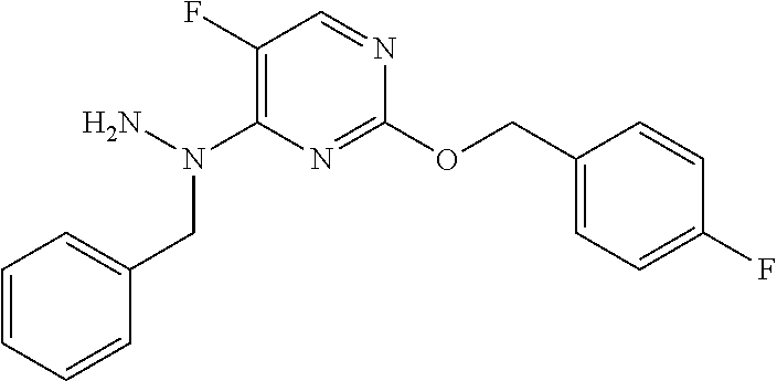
C1(F)=C(N(N)CC2=CC=CC=C2)N=C(OCC2=CC=C(F)C=C2)N=C1
